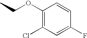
C1(OCC)=C(Cl)C=C(F)C=C1
